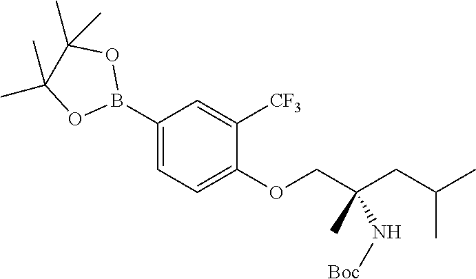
C1(B2OC(C)(C)C(C)(C)O2)=CC=C(OCC(CC(C)C)(C)N[Boc])C([CF3])=C1
